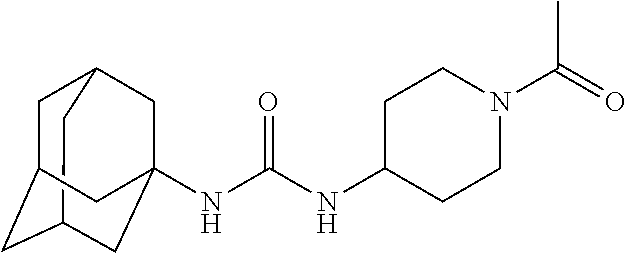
C12CC3CC(C1)CC(NC(NC1CCN(C(=O)C)CC1)=O)(C3)C2
